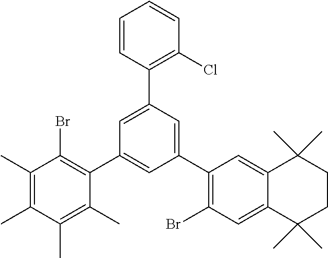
C1(C)=C(C)C(C)=C(C)C(C2=CC(C3=C(Br)C=C4C(=C3)C(C)(C)CCC4(C)C)=CC(C3=C(Cl)C=CC=C3)=C2)=C1Br
